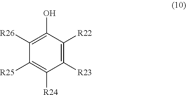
C1(O)=C([R26])C([R25])=C([R24])C([R23])=C1[R22]
